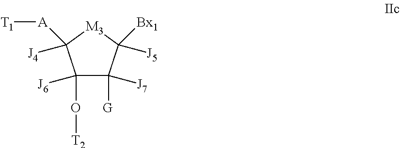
O([T2])C1([J6])C([G])([J7])C([J5])([Bx1])[M3]C1([J4])[A][T1]
